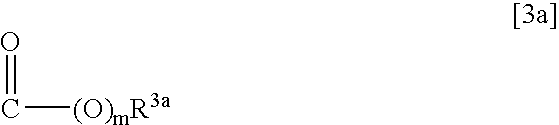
O=C[(O)mR3a]
